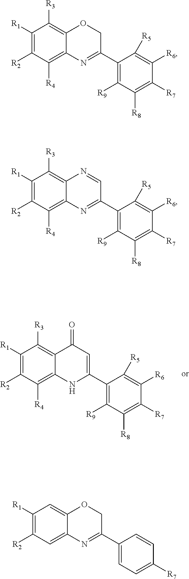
C1([R1])=C([R2])C([R4])=C2C(=C1[R3])C(=O)C=C(C1=C([R9])C([R8])=C([R7])C([R6])=C1[R5])N2.C1([R1])=C([R2])C([R4])=C2C(=C1[R3])OCC(C1=C([R9])C([R8])=C([R7])C([R6])=C1[R5])=N2.C1([R1])=C([R2])C([R4])=C2C(=C1[R3])N=CC(C1=C([R9])C([R8])=C([R7])C([R6])=C1[R5])=N2.C1([R1])=C([R2])C=C2C(=C1)OCC(C1=CC=C([R7])C=C1)=N2
